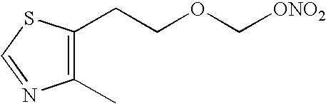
C1=NC(C)=C(CCOC[ONO2])S1
